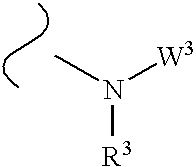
CN([W3])[R3]
